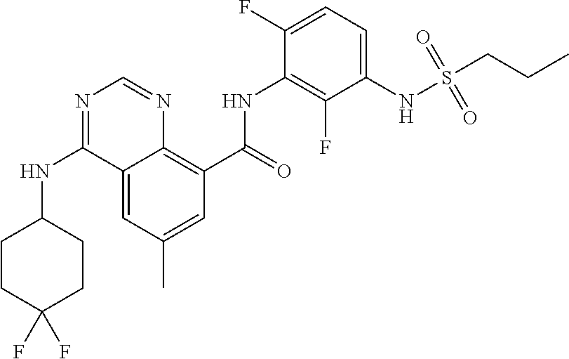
O=C(NC1=C(F)C(NS(CCC)(=O)=O)=CC=C1F)C1=C2C(=CC(C)=C1)C(NC1CCC(F)(F)CC1)=NC=N2
